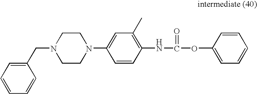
C1CN(CC2=CC=CC=C2)CCN1C1=CC(C)=C(NC(OC2=CC=CC=C2)=O)C=C1
